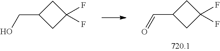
C1C(C=O)CC1(F)F.C1C(CO)CC1(F)F
